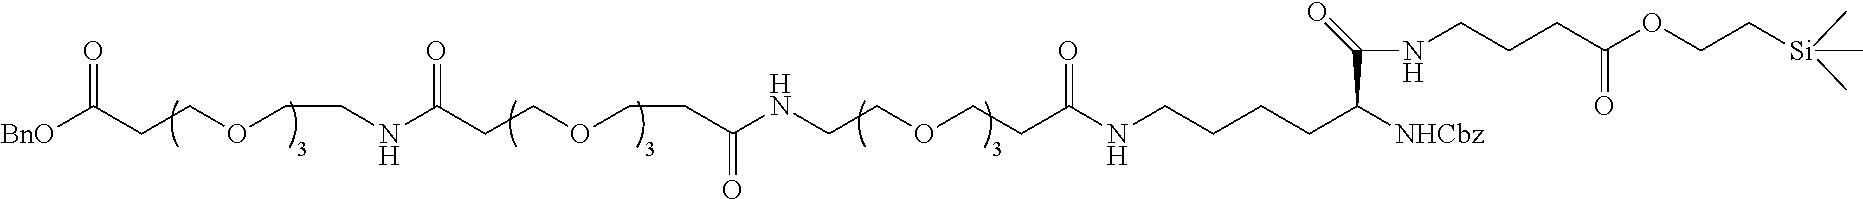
[BnO]C(CCOCCNC(CCOCCC(NCCOCCC(NCCCCC(C(NCCCC(OCC[Si](C)(C)C)=O)=O)[NHCbz])=O)=O)=O)=O
